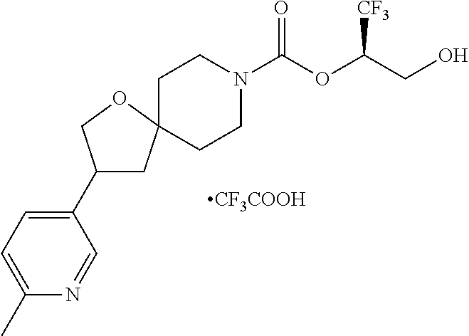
[CF3COOH].C1CN(C(OC(CO)[CF3])=O)CCC12CC(C1=CC=C(C)N=C1)CO2
